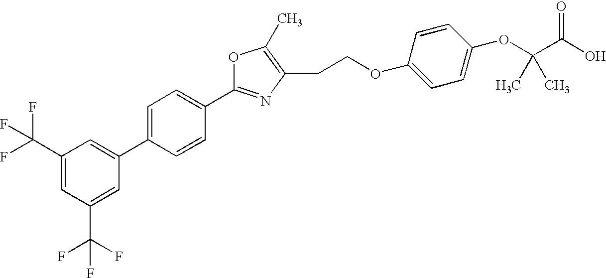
C1(C(F)(F)F)=CC(C(F)(F)F)=CC(C2=CC=C(C3=NC(CCOC4=CC=C(OC(C)(C)C(=O)O)C=C4)=C(C)O3)C=C2)=C1
